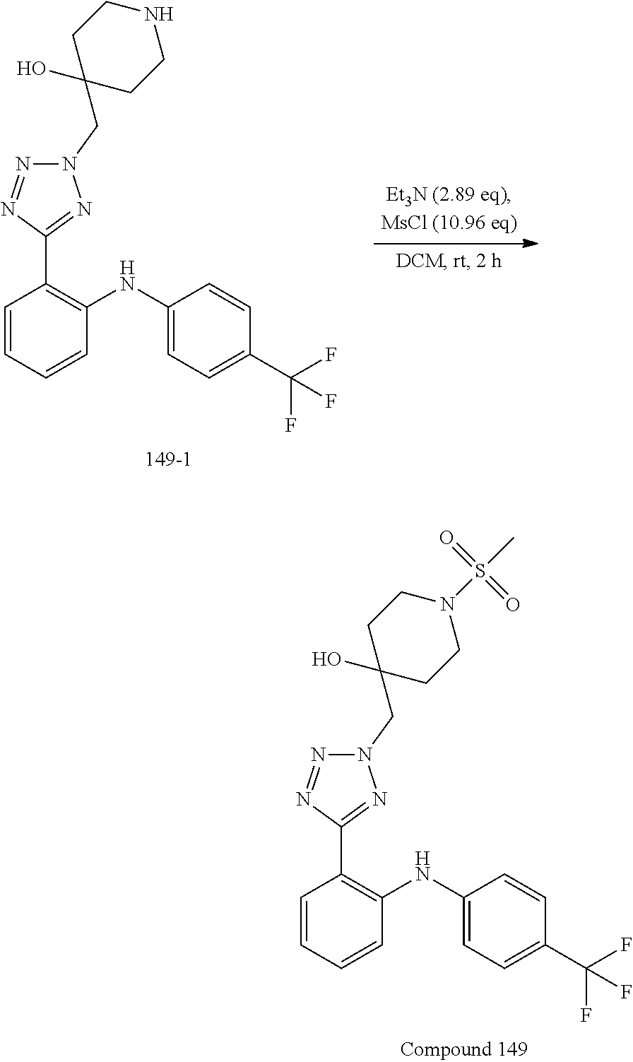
C1=CC=CC(NC2=CC=C(C(F)(F)F)C=C2)=C1C1=NN(CC2(O)CCN(S(=O)(=O)C)CC2)N=N1.C1=CC=CC(NC2=CC=C(C(F)(F)F)C=C2)=C1C1=NN(CC2(O)CCNCC2)N=N1
